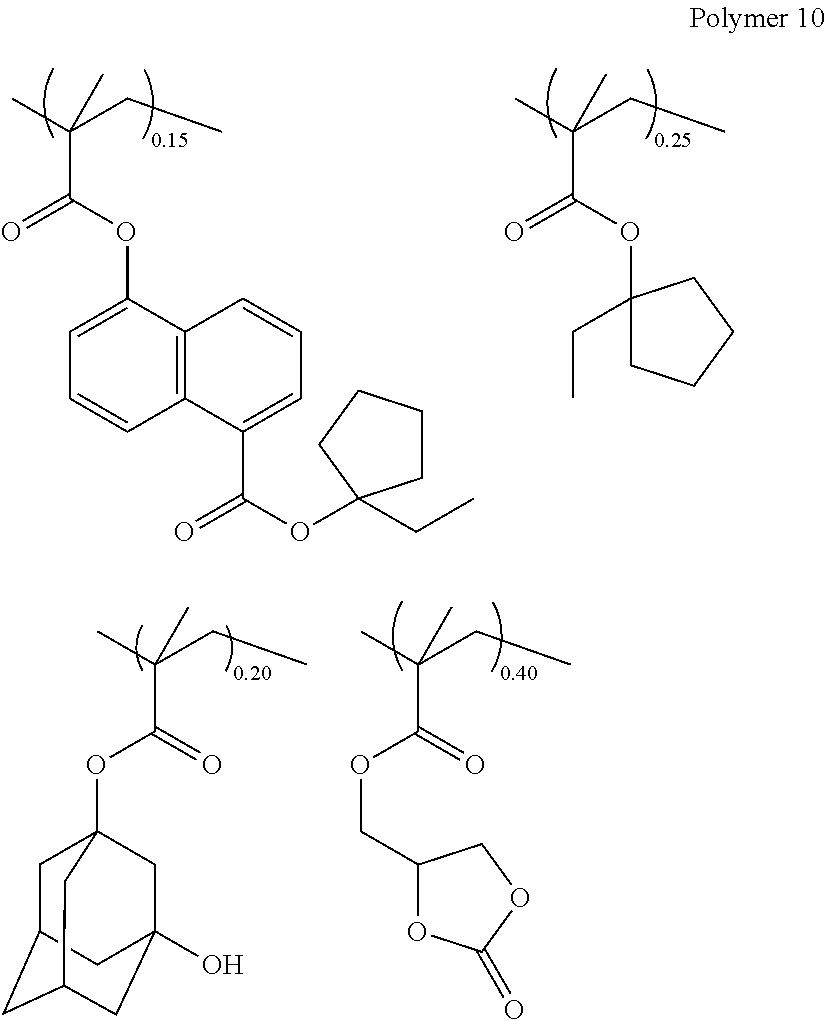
C12=C(C(OC(=O)C(CC)(C)C)=CC=C1)C=CC=C2C(=O)OC1(CC)CCCC1.C1(OC(=O)C(CC)(C)C)(CC)CCCC1.O=C(C(CC)(C)C)OC12CC3CC(CC(O)(C1)C3)C2.O=C(C(CC)(C)C)OCC1OC(=O)OC1
